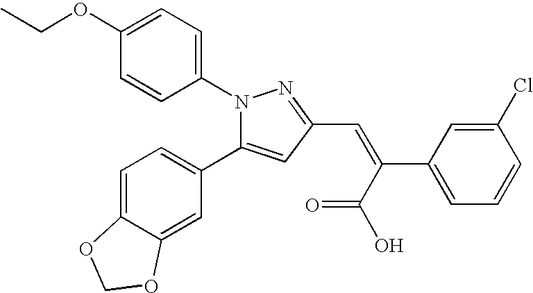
N1(C2=CC=C(OCC)C=C2)C(C2=CC=C3C(=C2)OCO3)=CC(C=C(C(=O)O)C2=CC=CC(Cl)=C2)=N1
